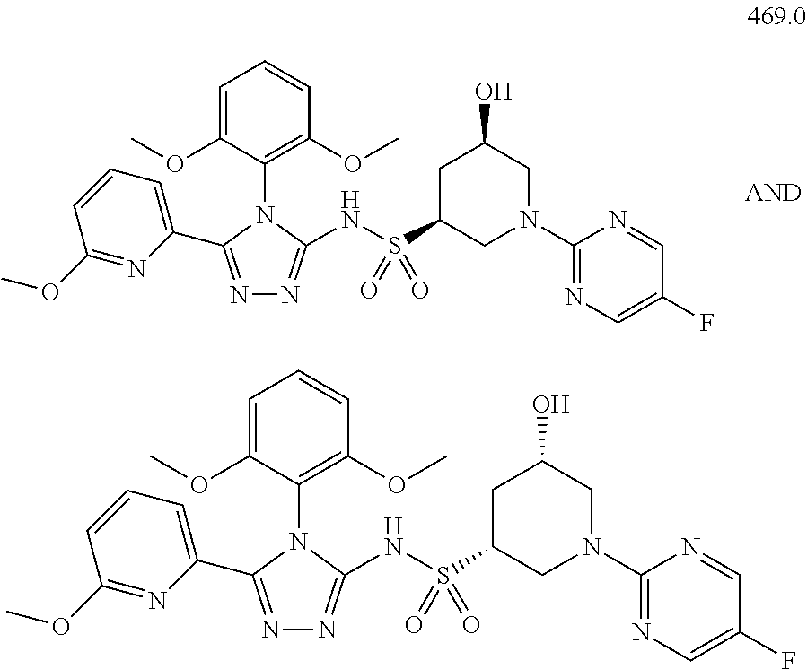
C1=C(OC)C(N2C(C3=CC=CC(OC)=N3)=NN=C2NS(C2CN(C3=NC=C(F)C=N3)CC(O)C2)(=O)=O)=C(OC)C=C1.C1=C(OC)C(N2C(C3=CC=CC(OC)=N3)=NN=C2NS(C2CN(C3=NC=C(F)C=N3)CC(O)C2)(=O)=O)=C(OC)C=C1
